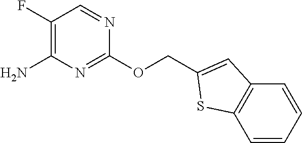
C1(OCC2=CC3=C(C=CC=C3)S2)=NC(N)=C(F)C=N1
